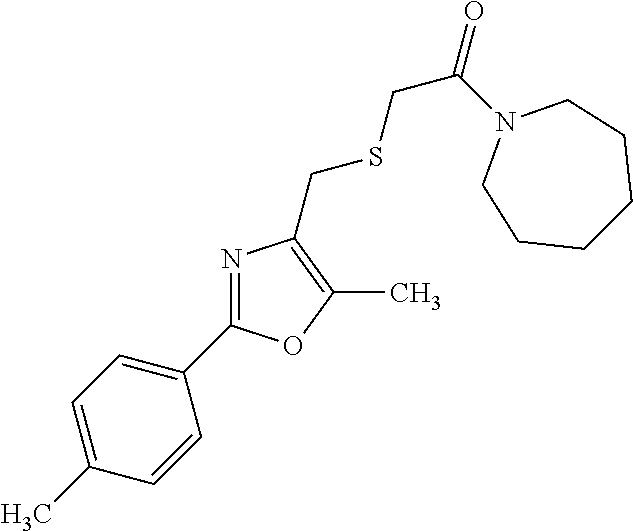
C1(C2=NC(CSCC(=O)N3CCCCCC3)=C(C)O2)=CC=C(C)C=C1
